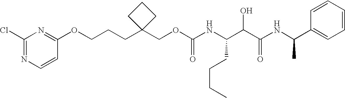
O(C1=NC(Cl)=NC=C1)CCCC1(COC(NC(C(C(NC(C2=CC=CC=C2)C)=O)O)CCCC)=O)CCC1
